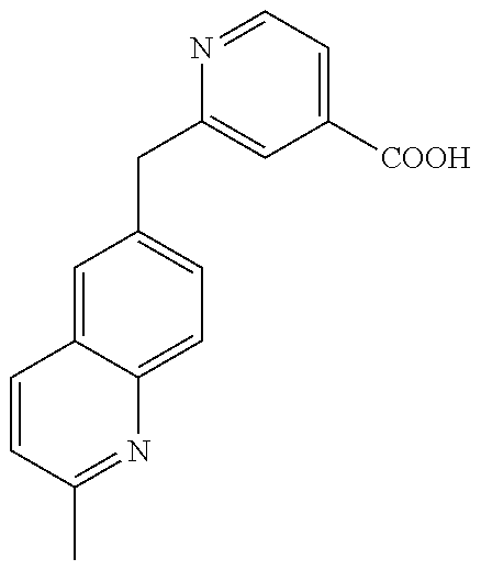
C1=CC(C)=NC2=CC=C(CC3=CC([COOH])=CC=N3)C=C12
